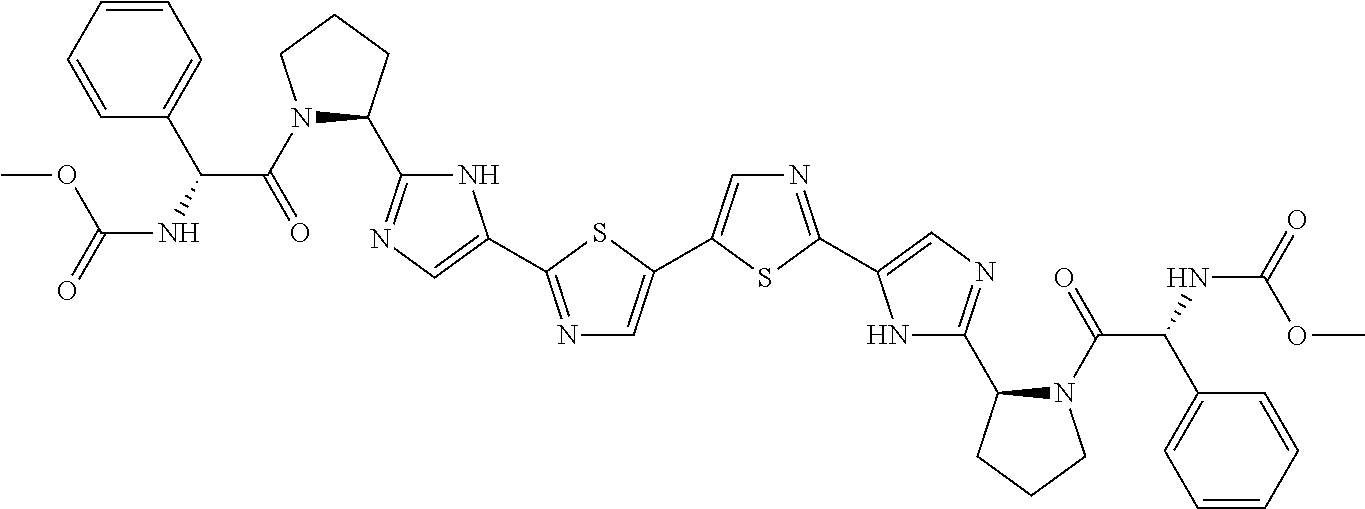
N1C(C2N(C(=O)C(NC(=O)OC)C3=CC=CC=C3)CCC2)=NC=C1C1=NC=C(C2=CN=C(C3=CN=C(C4N(C(=O)C(NC(=O)OC)C5=CC=CC=C5)CCC4)N3)S2)S1
